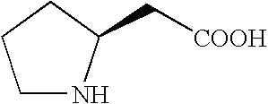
C1NC(C[COOH])CC1
